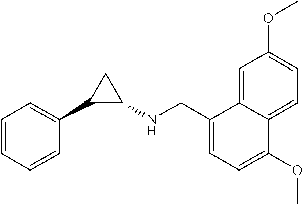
C1=CC=CC(C2C(NCC3=CC=C(OC)C4=CC=C(OC)C=C34)C2)=C1
